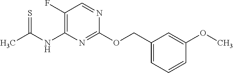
C1(COC2=NC(NC(=S)C)=C(F)C=N2)=CC=CC(OC)=C1
